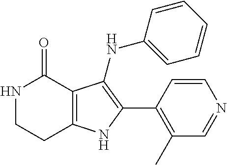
N1CCC2=C(C1=O)C(NC1=CC=CC=C1)=C(C1=C(C)C=NC=C1)N2
